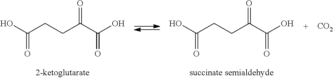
C(=O)(O)CCC(C(O)=O)=O.C(=O)(O)CCC(C(O)=O)=O.[CO2]
